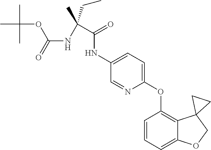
C1=CC=C2C(=C1OC1=CC=C(NC(C(NC(=O)OC(C)(C)C)(C)CC)=O)C=N1)C1(CO2)CC1
